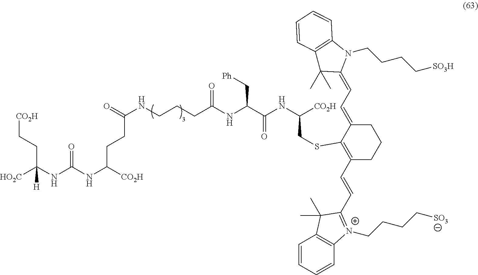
[HO2C]C(NC(NC([CO2H])CCC(NCCCC(NC(C(NC([CO2H])CSC1=C(C=CC2=[N+](CCCC[SO3])C3=C(C=CC=C3)C2(C)C)CCCC1=CC=C1C(C)(C)C2=C(N1CCCC[SO3H])C=CC=C2)=O)C[Ph])=O)=O)=O)(CC[CO2H])[H]
